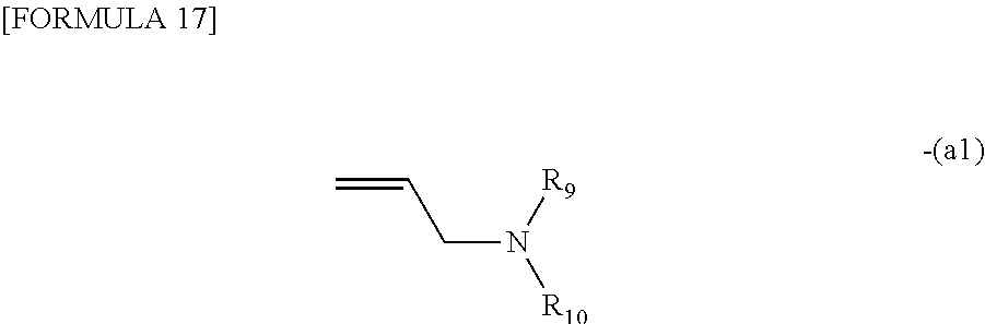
C=CCN([R10])[R9]
